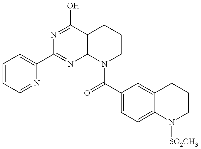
C1=CC=NC(C2=NC3=C(C(O)=N2)CCCN3C(C2=CC=C3C(=C2)CCCN3[SO2CH3])=O)=C1
